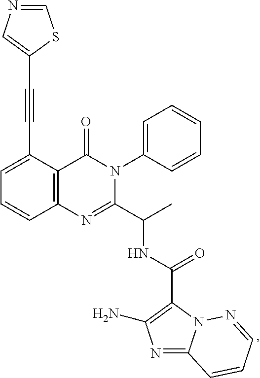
C1=C(C#CC2=CN=CS2)C2=C(C=C1)N=C(C(C)NC(=O)C1=C(N)N=C3N1N=CC=C3)N(C1=CC=CC=C1)C2=O
